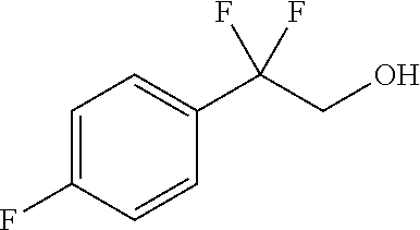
C1=C(F)C=CC(C(CO)(F)F)=C1
